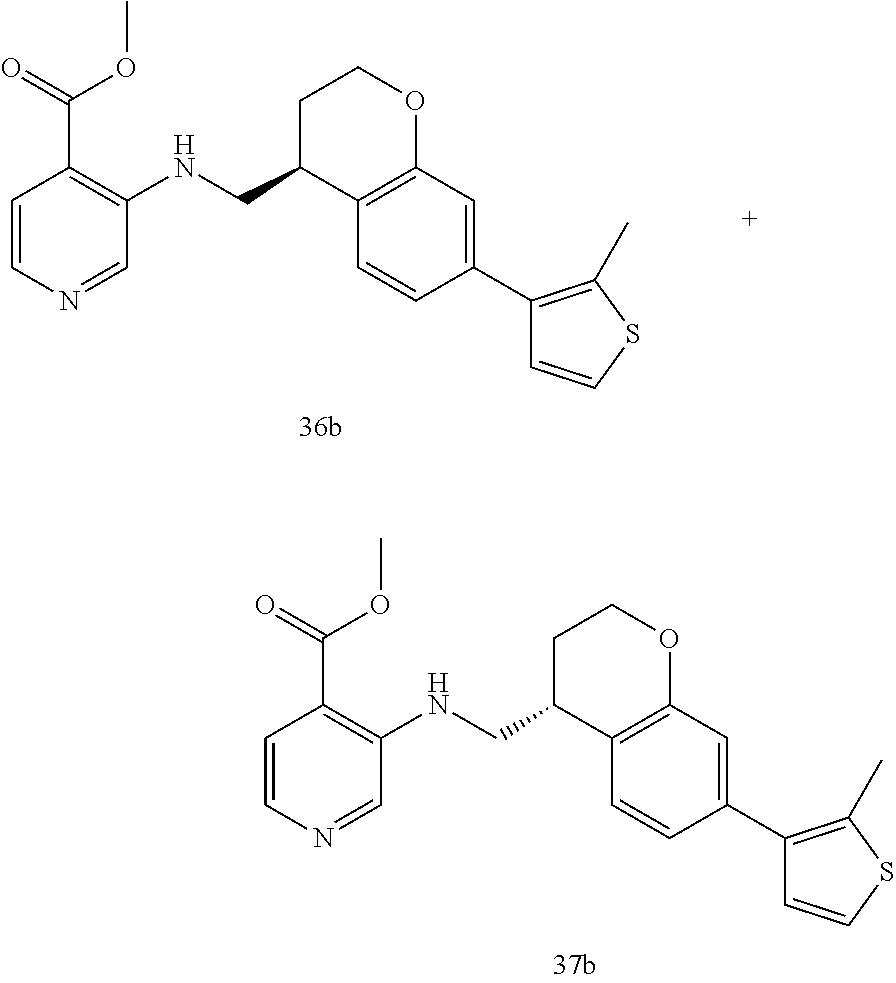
C1C(CNC2=C(C(=O)OC)C=CN=C2)C2=C(OC1)C=C(C1=C(C)SC=C1)C=C2.C1C(CNC2=C(C(=O)OC)C=CN=C2)C2=C(OC1)C=C(C1=C(C)SC=C1)C=C2
